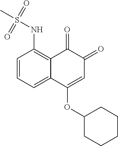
C12=CC=CC(NS(=O)(=O)C)=C1C(=O)C(=O)C=C2OC1CCCCC1
